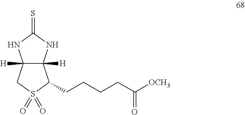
C12([H])C([H])(NC(=S)N1)C(CCCCC([OCH3])=O)S(=O)(=O)C2
